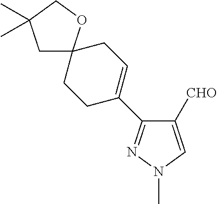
C1(C2=CCC3(CC2)CC(C)(C)CO3)=NN(C)C=C1[CHO]
